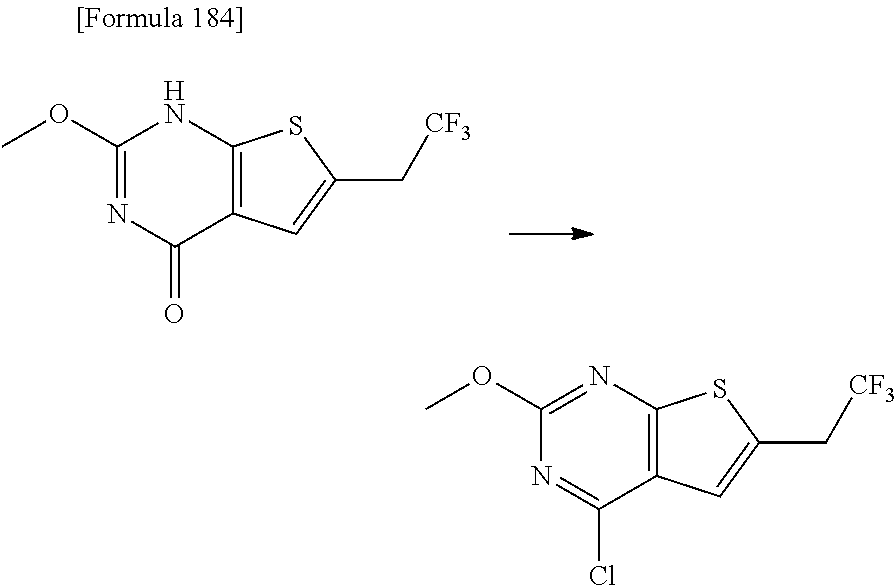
C1(OC)=NC(=O)C2=C(N1)SC(C[CF3])=C2.C1(OC)=NC2=C(C(Cl)=N1)C=C(C[CF3])S2
